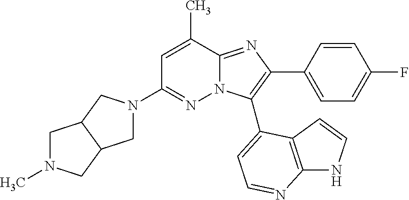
C1=C(C)C2=NC(C3=CC=C(F)C=C3)=C(C3=CC=NC4=C3C=CN4)N2N=C1N1CC2C(C1)CN(C)C2
